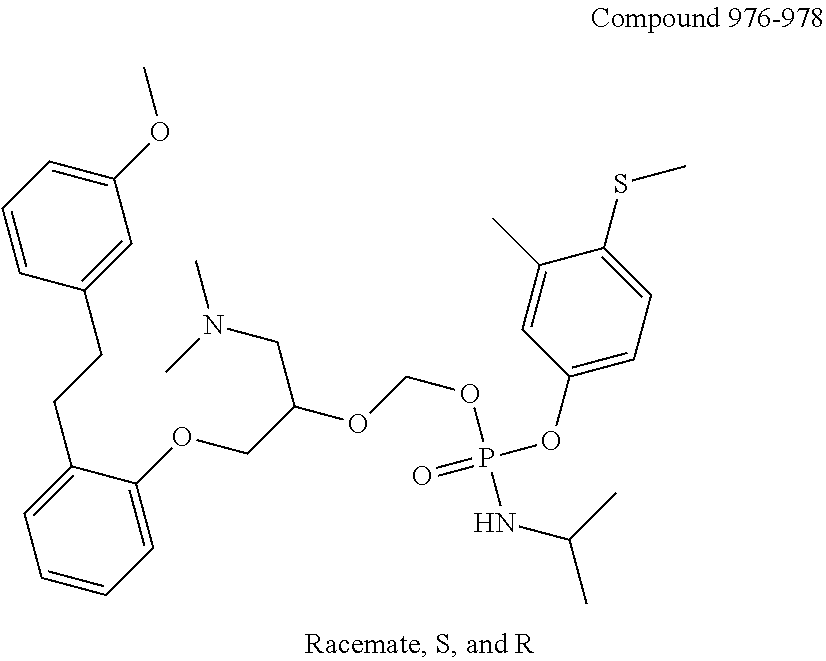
C1=CC(CCC2=CC=CC=C2OCC(OCOP(=O)(OC2=CC=C(SC)C(C)=C2)NC(C)C)CN(C)C)=CC(OC)=C1
